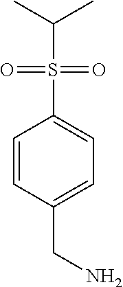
C1=CC(CN)=CC=C1S(C(C)C)(=O)=O
